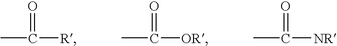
CC([R])=O.CC([OR])=O.CC([NR])=O
